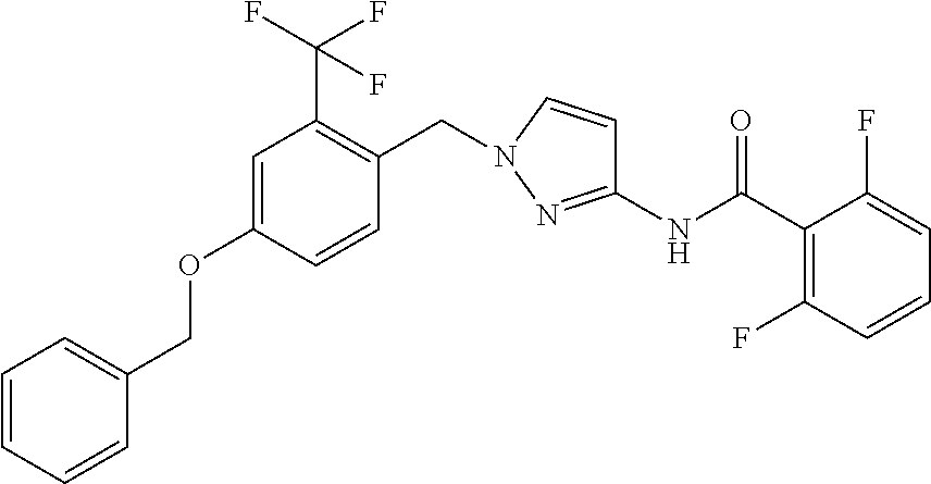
C1=CC(OCC2=CC=CC=C2)=CC(C(F)(F)F)=C1CN1C=CC(NC(C2=C(F)C=CC=C2F)=O)=N1
